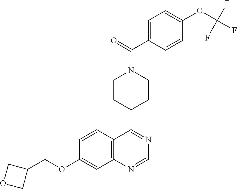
C1=CC2=C(C=C1OCC1COC1)N=CN=C2C1CCN(C(=O)C2=CC=C(OC(F)(F)F)C=C2)CC1
